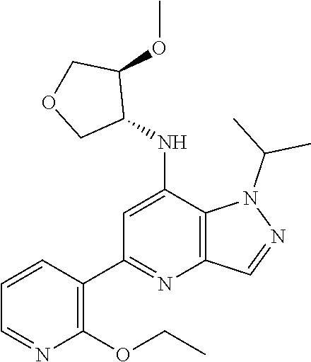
N1(C(C)C)N=CC2=C1C(NC1C(OC)COC1)=CC(C1=C(OCC)N=CC=C1)=N2
